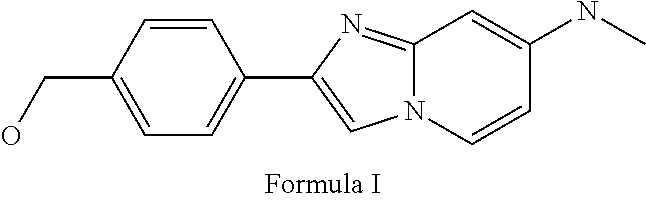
C12=NC(C3=CC=C(CO)C=C3)=CN1C=CC(NC)=C2
